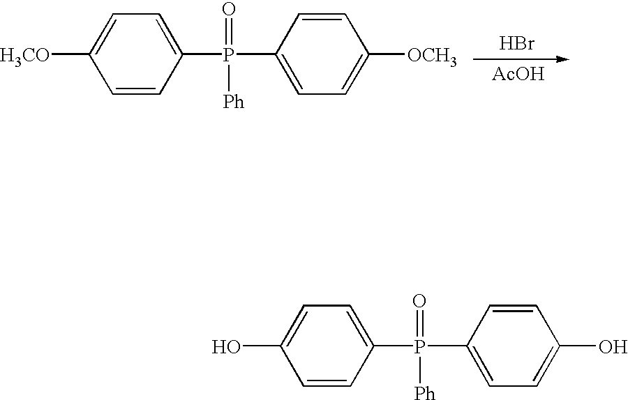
OC1=CC=C(P(C2=CC=C(O)C=C2)(=O)[Ph])C=C1.[H3CO]C1=CC=C(P([Ph])(=O)C2=CC=C([OCH3])C=C2)C=C1.Br.[AcOH]
